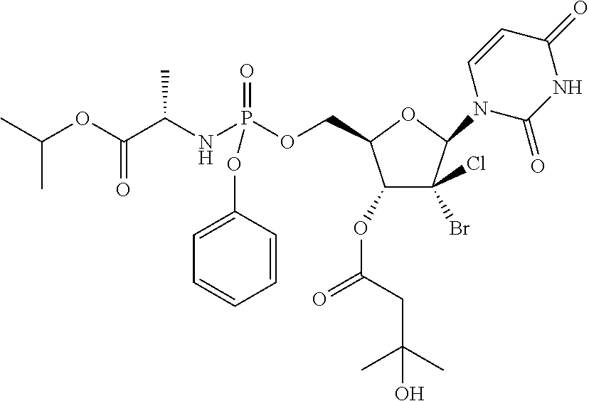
C1(OC(=O)CC(C)(C)O)C(Br)(Cl)C(N2C(=O)NC(=O)C=C2)OC1COP(NC(C(OC(C)C)=O)C)(=O)OC1=CC=CC=C1
